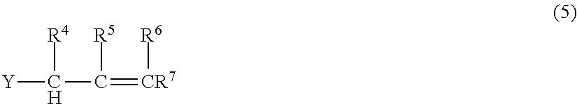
[Y]C([R4])C([R5])=[CR7][R6]
